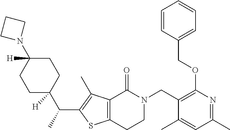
C1(CN2C(=O)C3=C(SC(C(C4([H])CCC(N5CCC5)([H])CC4)C)=C3C)CC2)=C(OCC2=CC=CC=C2)N=C(C)C=C1C
